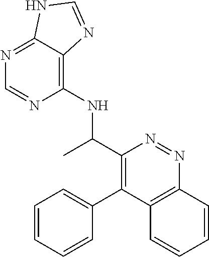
C1(NC(C2=C(C3=CC=CC=C3)C3=C(N=N2)C=CC=C3)C)=C2C(=NC=N1)NC=N2
